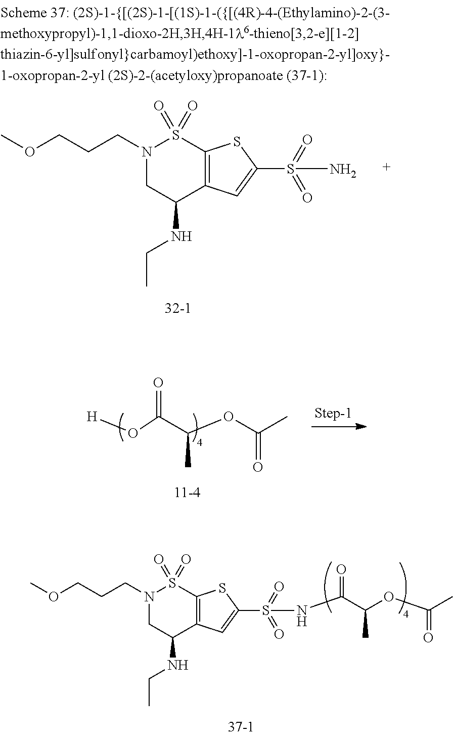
N1(CCCOC)CC(NCC)C2=C(S1(=O)=O)SC(S(=O)(=O)N)=C2.O(C(C(OC(C)=O)C)=O)[H].N1(CCCOC)CC(NCC)C2=C(S1(=O)=O)SC(S(=O)(=O)NC(C(OC(=O)C)C)=O)=C2
